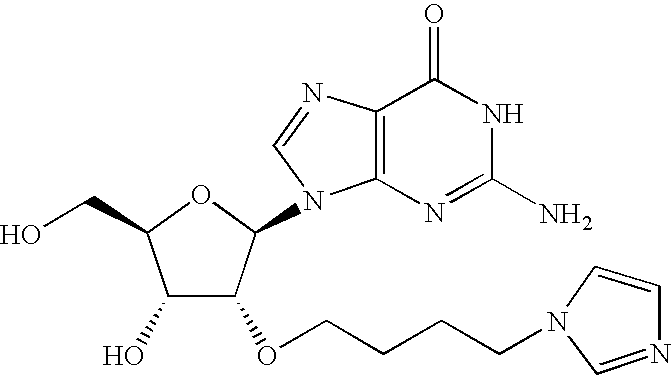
C1(O)C(OCCCCN2C=NC=C2)C(N2C3=C(N=C2)C(=O)NC(N)=N3)OC1CO
